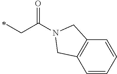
C(C)C(=O)N1CC2=C(C1)C=CC=C2
